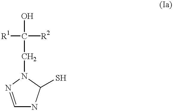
[R1]C([R2])(O)CN1C(S)NC=N1
